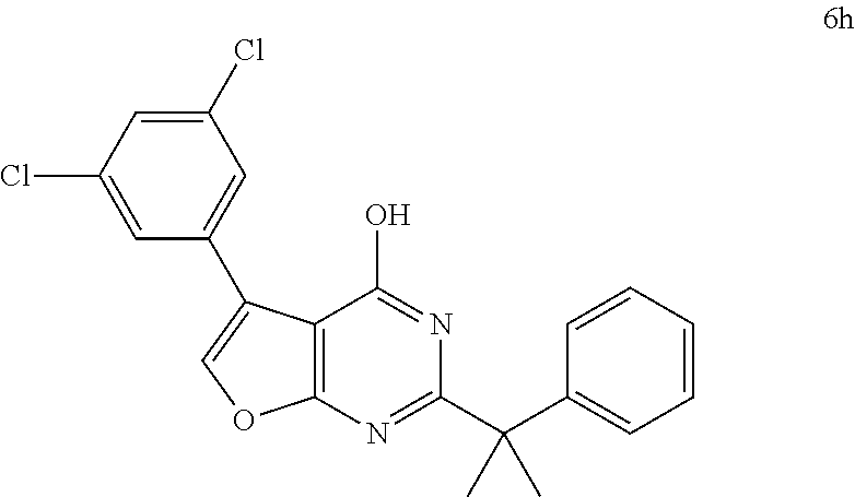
C1=C(Cl)C=C(Cl)C=C1C1=COC2=C1C(O)=NC(C(C1=CC=CC=C1)(C)C)=N2
